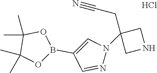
O1B(C2=CN(C3(CC#N)CNC3)N=C2)OC(C)(C)C1(C)C.Cl
